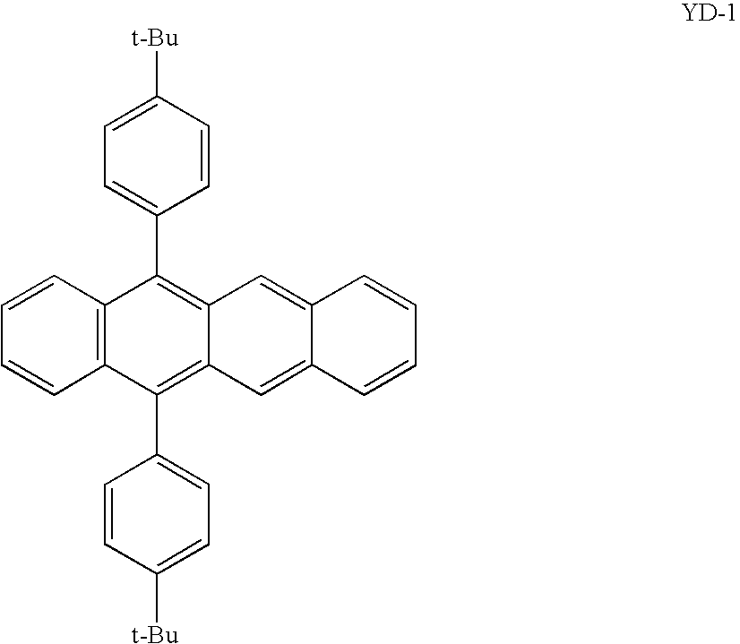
C1=CC2=C(C=C1)C(C1=CC=C([t-Bu])C=C1)=C1C(=C2C2=CC=C([t-Bu])C=C2)C=C2C(=C1)C=CC=C2
